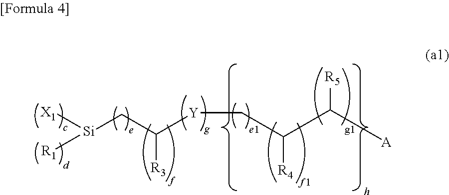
[R1][Si](CC([Y]CC(C([A])[R5])[R4])[R3])[X1]
